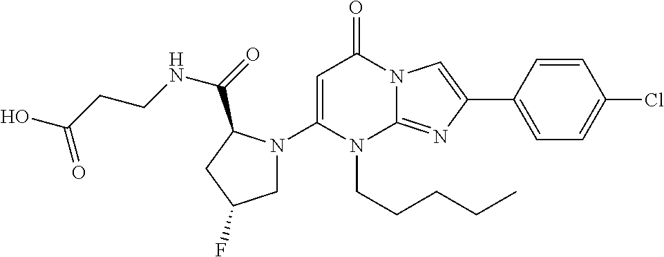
N1(CCCCC)C2=NC(C3=CC=C(Cl)C=C3)=CN2C(=O)C=C1N1CC(F)CC1C(NCCC(O)=O)=O
